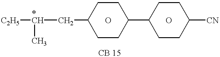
[C2H5][*CH](CC1CCC(C2CCC([CN])CC2)CC1)C.O.O
